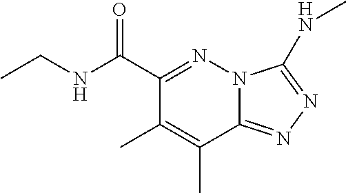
C12=NN=C(NC)N1N=C(C(NCC)=O)C(C)=C2C
